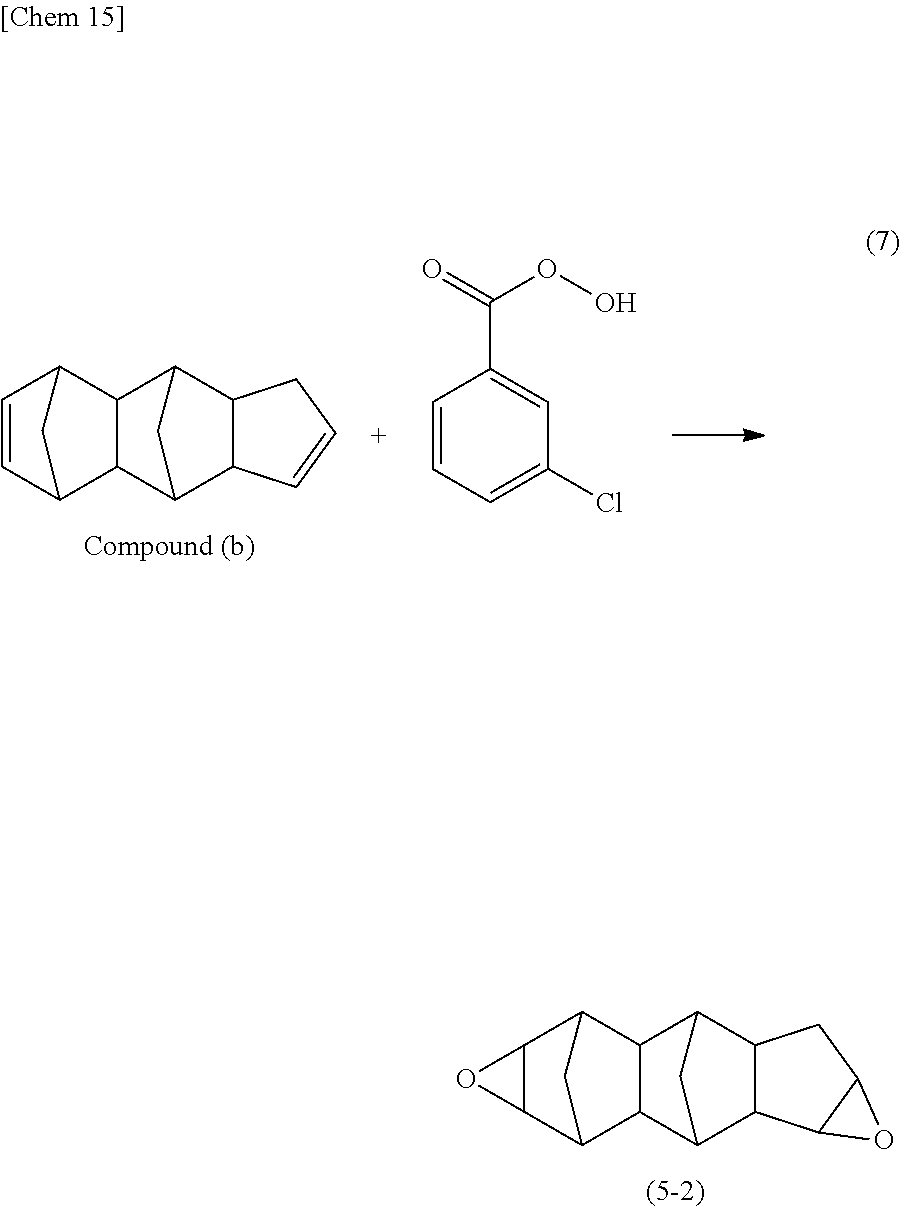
C12C(C3C4C(C1C3)C1C3C(C4C1)C1C(C3)O1)O2.C1=CC2C3C(C1C2)C1C2C(C3C1)C=CC2.C1=CC=C(Cl)C=C1C(=O)OO
